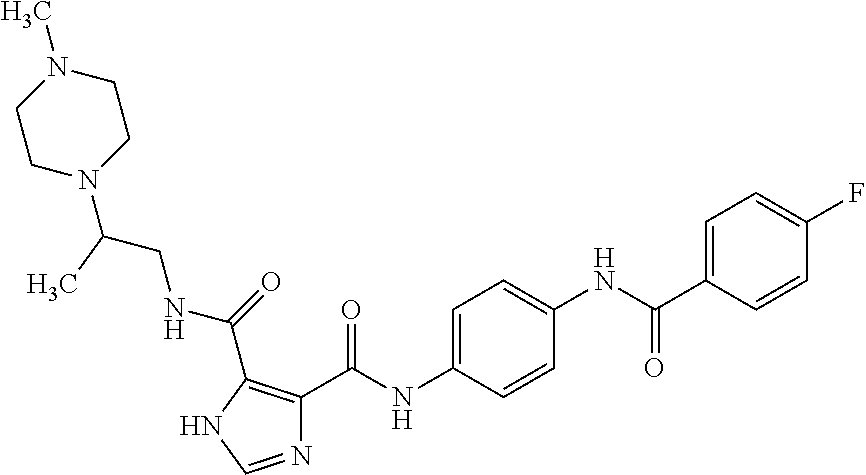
N1=CNC(C(NCC(N2CCN(C)CC2)C)=O)=C1C(NC1=CC=C(NC(C2=CC=C(F)C=C2)=O)C=C1)=O
